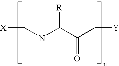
[X]CNC(C(C[Y])=O)[R]
